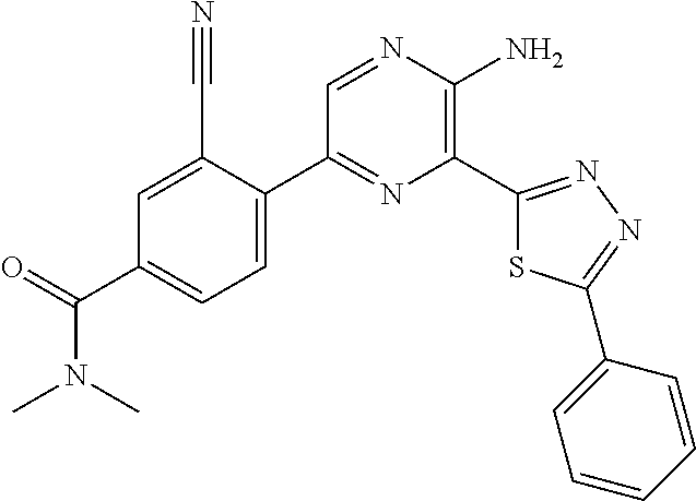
C1=NC(N)=C(C2=NN=C(C3=CC=CC=C3)S2)N=C1C1=CC=C(C(=O)N(C)C)C=C1C#N
